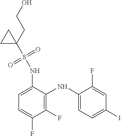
C1(NS(C2(CCO)CC2)(=O)=O)=CC=C(F)C(F)=C1NC1=CC=C(I)C=C1F
